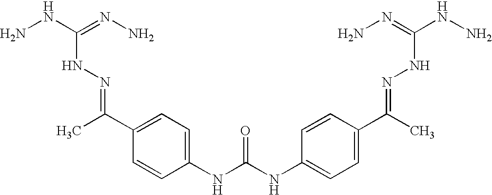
C1(NC(=O)NC2=CC=C(C(=NNC(=NN)NN)C)C=C2)=CC=C(C(=NNC(NN)=NN)C)C=C1
